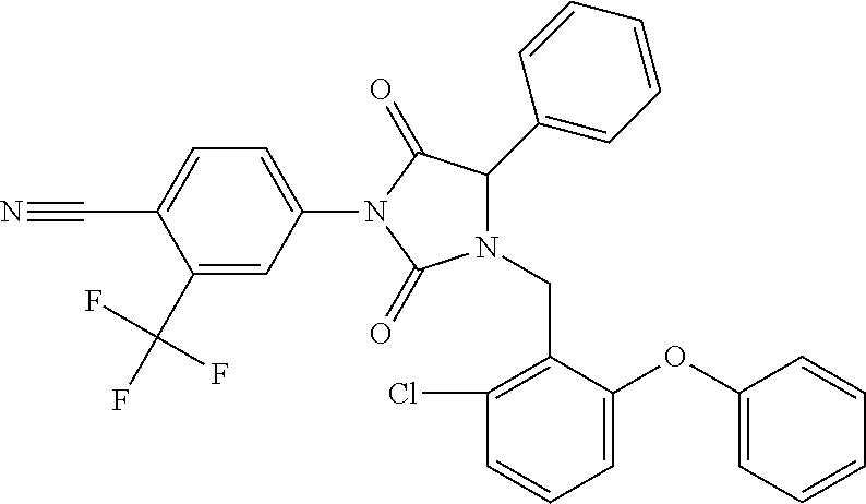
N1(CC2=C(Cl)C=CC=C2OC2=CC=CC=C2)C(C2=CC=CC=C2)C(=O)N(C2=CC=C(C#N)C(C(F)(F)F)=C2)C1=O
